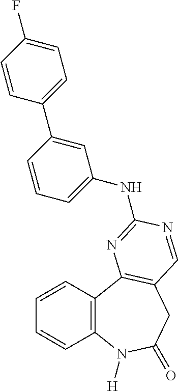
C1=CC2=C(C=C1)N([H])C(=O)CC1=C2N=C(NC2=CC=CC(C3=CC=C(F)C=C3)=C2)N=C1
